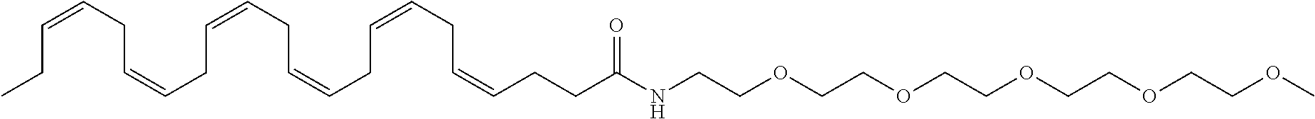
CCC=CCC=CCC=CCC=CCC=CCC=CCCC(NCCOCCOCCOCCOCCOC)=O
